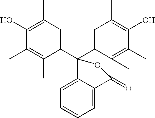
C1(C2(C3=CC(C)=C(O)C(C)=C3C)OC(=O)C3=CC=CC=C23)=CC(C)=C(O)C(C)=C1C
